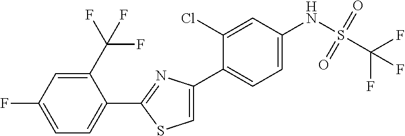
C1(C2=NC(C3=CC=C(NS(C(F)(F)F)(=O)=O)C=C3Cl)=CS2)=CC=C(F)C=C1C(F)(F)F
